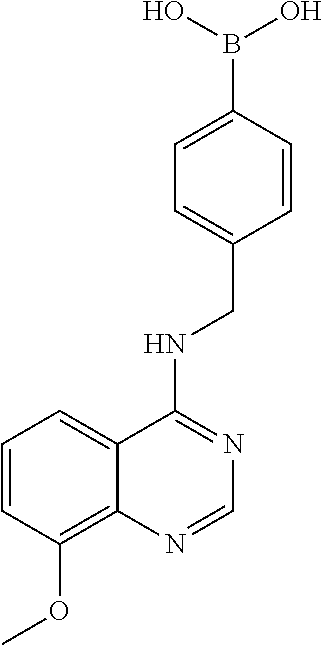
C1=CC(OC)=C2C(=C1)C(NCC1=CC=C(B(O)O)C=C1)=NC=N2
